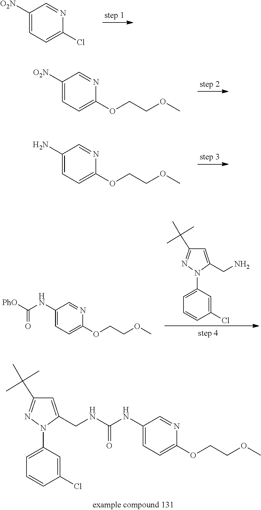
C1([O2N])=CC=C(Cl)N=C1.C1([O2N])=CC=C(OCCOC)N=C1.C1(N)=CC=C(OCCOC)N=C1.C1(Cl)=CC(N2C(CN)=CC(C(C)(C)C)=N2)=CC=C1.C1(NC([PhO])=O)=CC=C(OCCOC)N=C1.C1(Cl)=CC(N2C(CNC(NC3=CC=C(OCCOC)N=C3)=O)=CC(C(C)(C)C)=N2)=CC=C1
